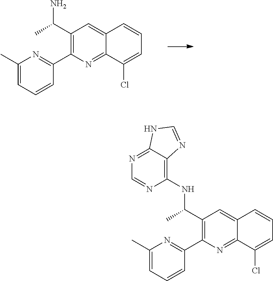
C(C1=C(C2=NC(C)=CC=C2)N=C2C(=C1)C=CC=C2Cl)(NC1=C2C(=NC=N1)NC=N2)C.C(C1=C(C2=NC(C)=CC=C2)N=C2C(=C1)C=CC=C2Cl)(C)N
